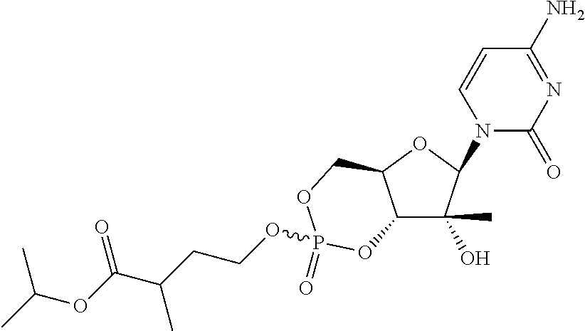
C12C(C)(O)C(N3C(=O)N=C(N)C=C3)OC1COP(=O)(OCCC(C(=O)OC(C)C)C)O2
